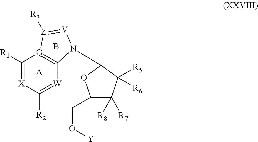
B.[A].C1([R1])=[X]C([R2])=[W]C2=[Q]1[Z]([R3])=[V]N2C1C([R5])([R6])C([R8])([R7])C(CO[Y])O1
